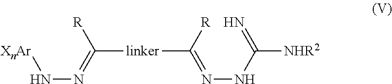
[XnAr]NN=C([linker]C(=NNC([NHR2])=N)[R])[R]
